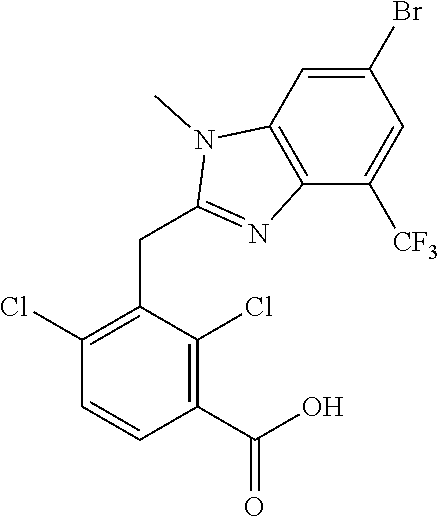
C1(Cl)=C(CC2=NC3=C(N2C)C=C(Br)C=C3[CF3])C(Cl)=C(C(O)=O)C=C1
